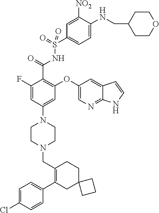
C1=C(Cl)C=CC(C2=C(CN3CCN(C4=CC(OC5=CN=C6C(=C5)C=CN6)=C(C(=O)NS(C5=CC=C(NCC6CCOCC6)C([NO2])=C5)(=O)=O)C(F)=C4)CC3)CCC3(C2)CCC3)=C1
